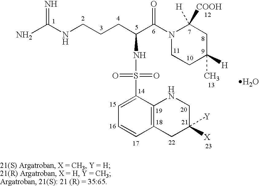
NC(NCCCC(C(N1CCC(C)([H])CC1([COOH])[H])=O)NS(=O)(=O)C1=CC=CC2=C1NCC([X])([Y])C2)=N.O
